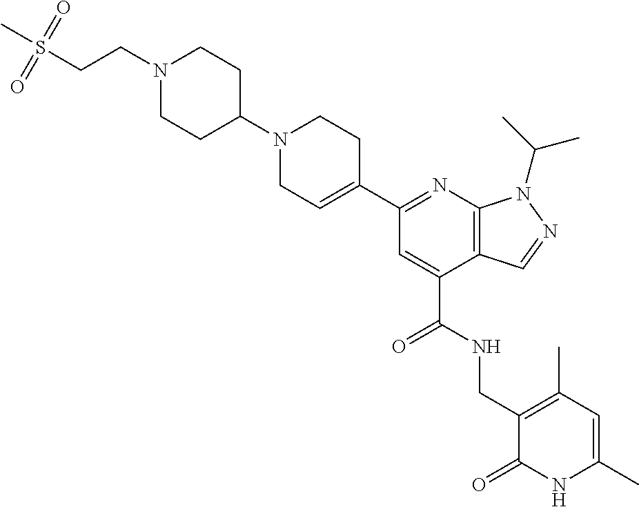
N1=C(C2=CCN(C3CCN(CCS(C)(=O)=O)CC3)CC2)C=C(C(NCC2=C(C)C=C(C)NC2=O)=O)C2=C1N(C(C)C)N=C2
